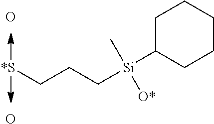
C1C([Si](CCC[*S])(C)[O*])CCCC1.O.O
